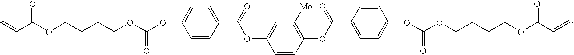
C1=CC(C(=O)OC2=CC([Mo])=C(OC(C3=CC=C(OC(OCCCCOC(C=C)=O)=O)C=C3)=O)C=C2)=CC=C1OC(OCCCCOC(C=C)=O)=O
